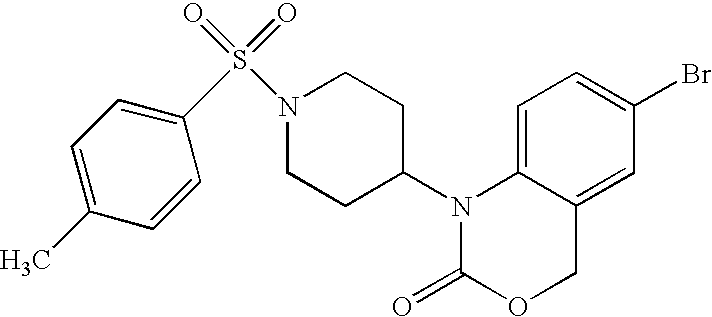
C1=C2C(=CC(Br)=C1)COC(=O)N2C1CCN(S(=O)(=O)C2=CC=C(C)C=C2)CC1
